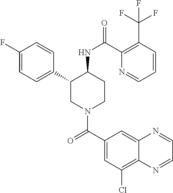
C1(F)=CC=C(C2CN(C(C3=CC(Cl)=C4C(=C3)N=CC=N4)=O)CCC2NC(=O)C2=C(C(F)(F)F)C=CC=N2)C=C1
